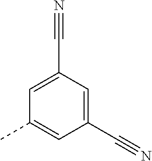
C1(C#N)=CC(C#N)=CC(C)=C1
